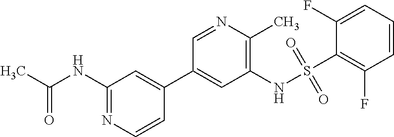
CC(NC1=NC=CC(C2=CC(NS(C3=C(F)C=CC=C3F)(=O)=O)=C(C)N=C2)=C1)=O
